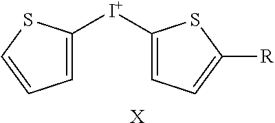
C1=C([I+]C2=CC=C([R])S2)SC=C1.[X]
